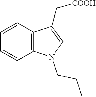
[COOH]CC1=CN(CCC)C2=C1C=CC=C2
